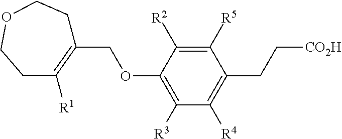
C1([R3])=C(OCC2=C([R1])CCOCC2)C([R2])=C([R5])C(CC[CO2H])=C1[R4]
